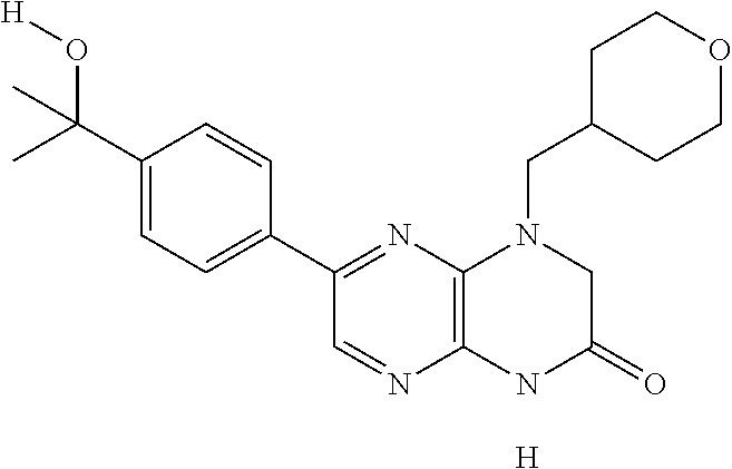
C1(C(C)(O[H])C)=CC=C(C2=NC3=C(N=C2)NC(=O)CN3CC2CCOCC2)C=C1.[H]
